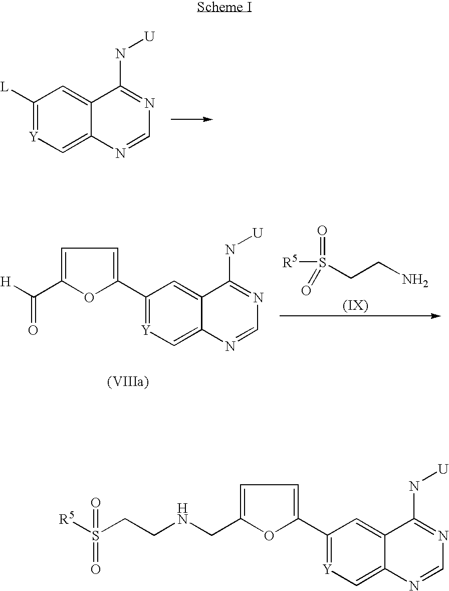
C1([L])=[Y]C=C2C(=C1)C(N[U])=NC=N2.C1(C2=CC=C(C(=O)[H])O2)=[Y]C=C2C(=C1)C(N[U])=NC=N2.[R5]S(=O)(CCN)=O.C1(C2=CC=C(CNCCS([R5])(=O)=O)O2)=[Y]C=C2C(=C1)C(N[U])=NC=N2
